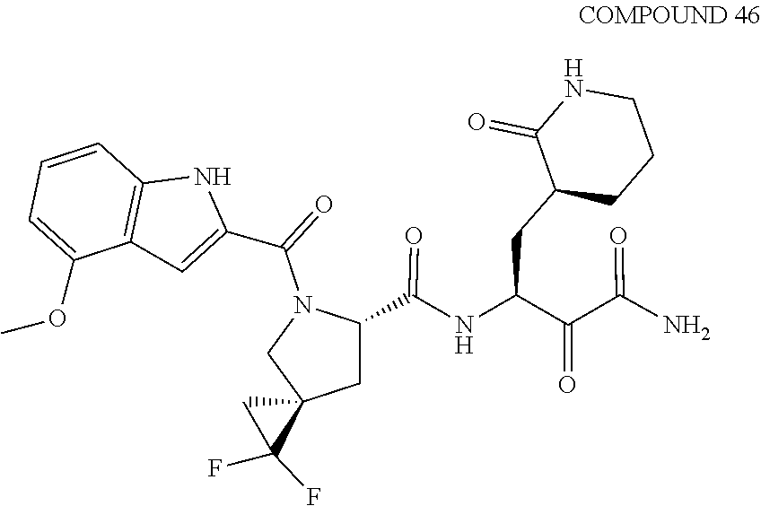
O=C(NC(C(=O)C(=O)N)CC1C(=O)NCCC1)C1N(C(C2=CC3=C(C=CC=C3OC)N2)=O)CC2(CC2(F)F)C1
